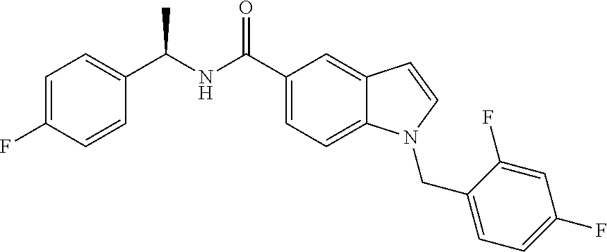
C1(C(NC(C2=CC=C3C(=C2)C=CN3CC2=CC=C(F)C=C2F)=O)C)=CC=C(F)C=C1
